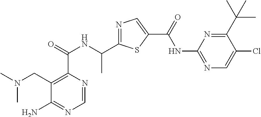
C1=NC(C(=O)NC(C2=NC=C(C(=O)NC3=NC=C(Cl)C(C(C)(C)C)=N3)S2)C)=C(CN(C)C)C(N)=N1
